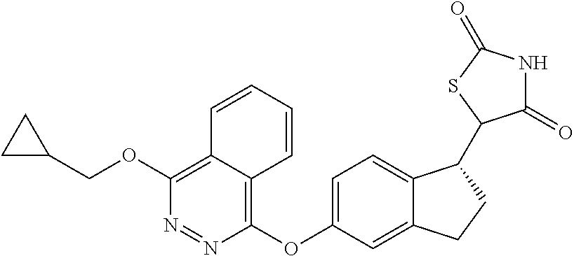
C1(OCC2CC2)=C2C(=C(OC3=CC=C4C(=C3)CCC4C3C(=O)NC(=O)S3)N=N1)C=CC=C2
